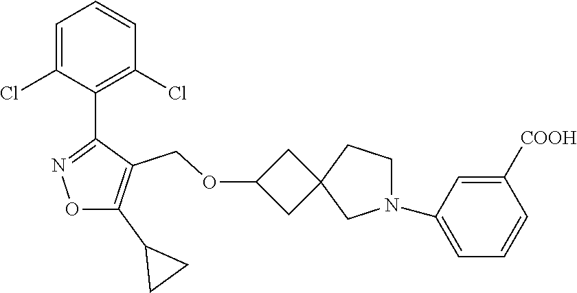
C1=C(Cl)C(C2=NOC(C3CC3)=C2COC2CC3(C2)CN(C2=CC=CC([COOH])=C2)CC3)=C(Cl)C=C1
